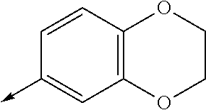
C1=CC(->C)=CC2=C1OCCO2
